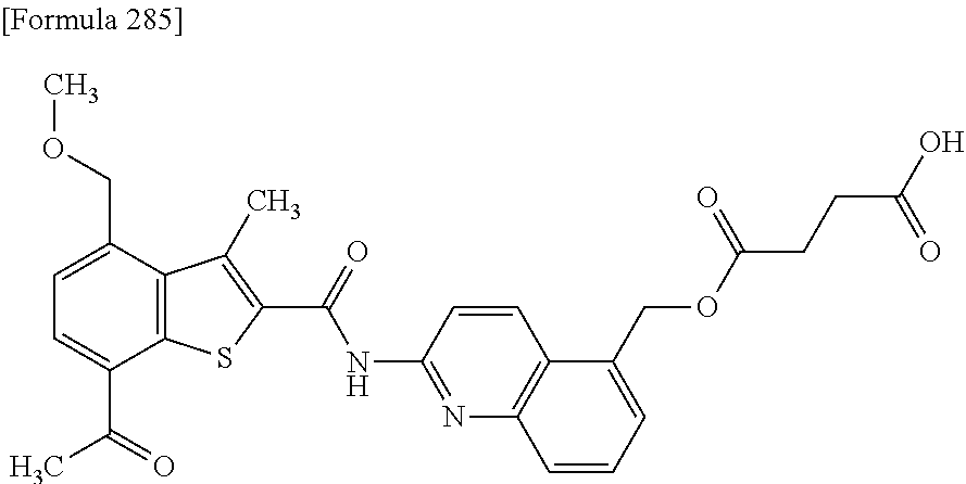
C1=C(C(=O)C)C2=C(C(COC)=C1)C(C)=C(C(=O)NC1=NC3=C(C=C1)C(COC(=O)CCC(O)=O)=CC=C3)S2
